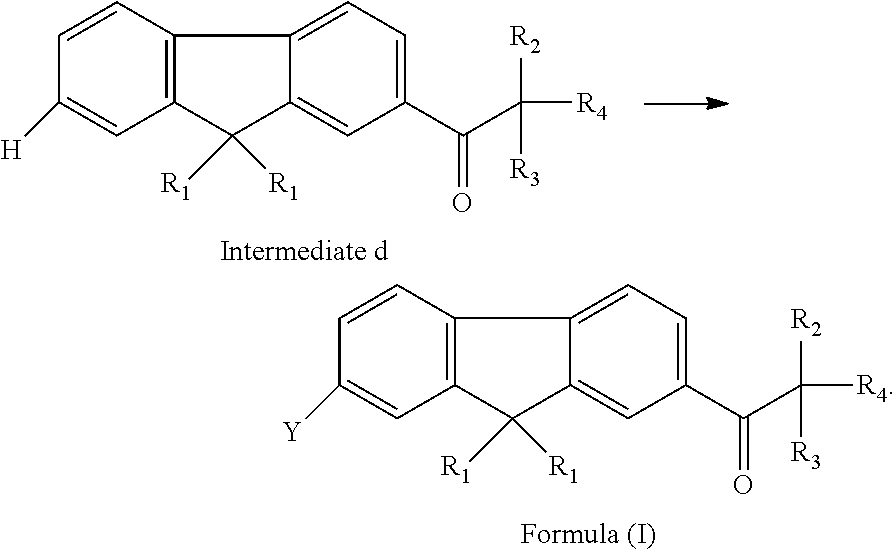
C1=CC2=C(C=C1[Y])C([R1])([R1])C1=CC(C(C([R4])([R2])[R3])=O)=CC=C21.C1=CC2=C(C=C1[H])C([R1])([R1])C1=CC(C(C([R4])([R2])[R3])=O)=CC=C21
